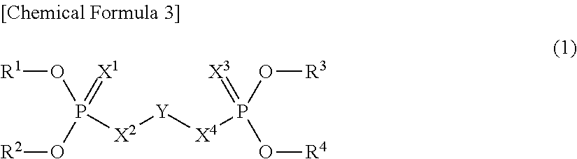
[R1]OP(O[R2])(=[X1])[X2][Y][X4]P(=[X3])(O[R3])O[R4]
